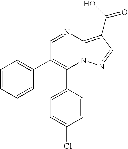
C1(C2=CC=C(Cl)C=C2)=C(C2=CC=CC=C2)C=NC2=C(C(O)=O)C=NN12
